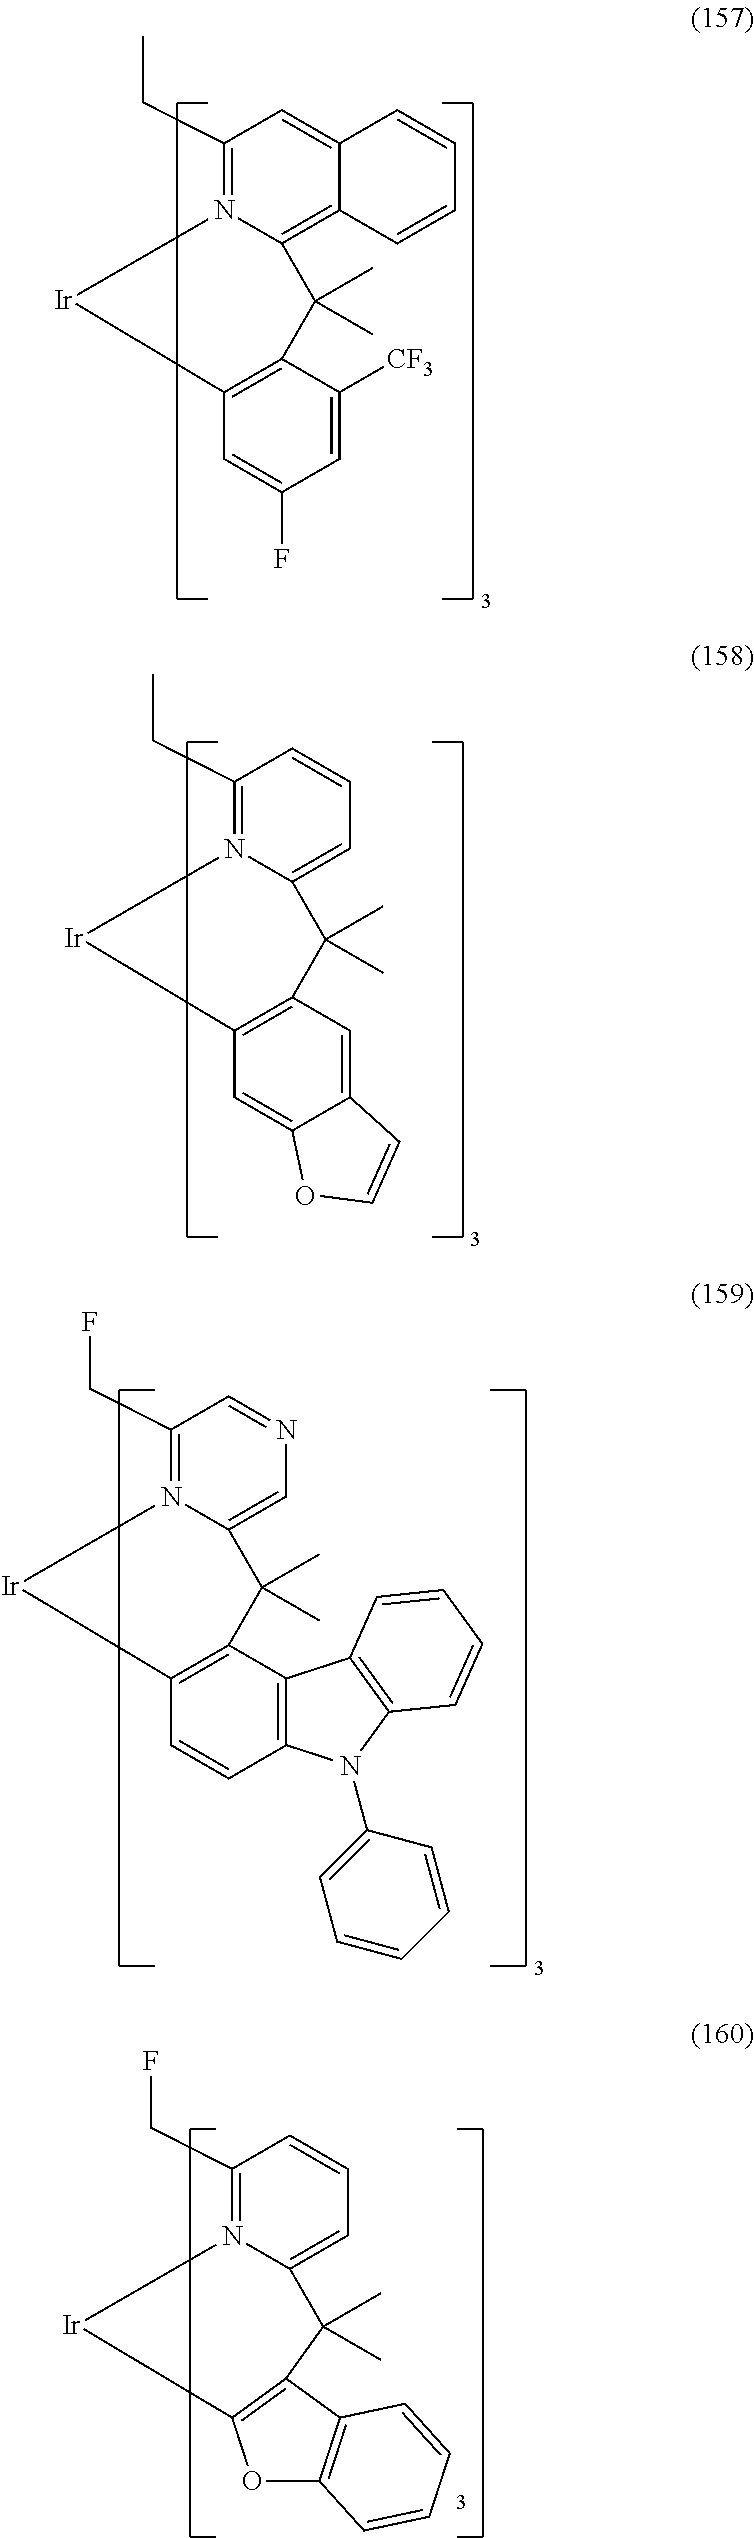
C1(CC)=N2C(=C3C(=C1)C=CC=C3)C(C)(C)C1=C(C=C(F)C=C1[CF3])[Ir]2.C1(CC)=N2C(=CC=C1)C(C)(C)C1=C(C=C3C(=C1)C=CO3)[Ir]2.C1(CF)=N2C(=CN=C1)C(C)(C)C1=C(C=CC3=C1C1=C(N3C3=CC=CC=C3)C=CC=C1)[Ir]2.C1(CF)=N2C(=CC=C1)C(C)(C)C1=C([Ir]2)OC2=C1C=CC=C2
